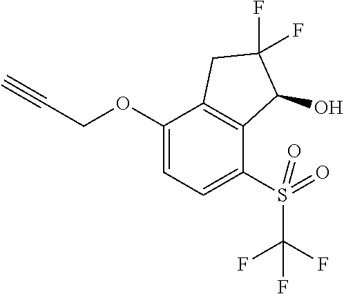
C1(OCC#C)=CC=C(S(=O)(C(F)(F)F)=O)C2=C1CC(F)(F)C2O
